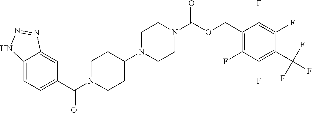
C1(C(N2CCC(N3CCN(C(OCC4=C(F)C(F)=C(C(F)(F)F)C(F)=C4F)=O)CC3)CC2)=O)=CC=C2C(=C1)N=NN2
